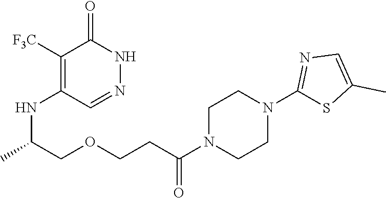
C1([F3C])=C(NC(COCCC(N2CCN(C3=NC=C(C)S3)CC2)=O)C)C=NNC1=O
